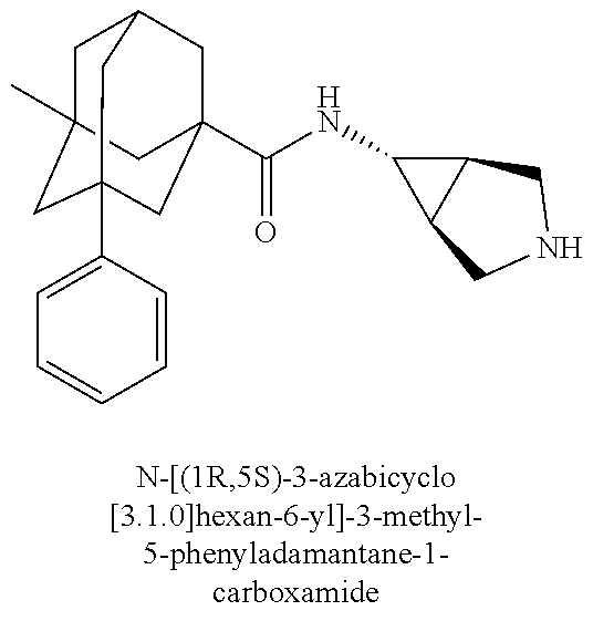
C1C2(C)CC3(C4=CC=CC=C4)CC(C(=O)NC4C5C4CNC5)(CC1C3)C2
